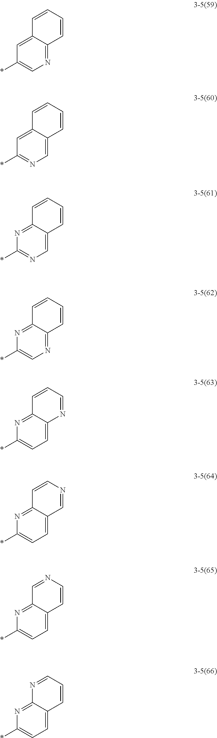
*C1=CN=C2C(=C1)C=CC=C2.*C1=NC=C2C(=C1)C=CC=C2.*C1=NC=C2C(=N1)C=CC=C2.*C1=CN=C2C(=N1)C=CC=C2.*C1=CC=C2C(=N1)C=CC=N2.*C1=CC=C2C(=N1)C=CN=C2.*C1=CC=C2C(=N1)C=NC=C2.*C1=CC=C2C(=N1)N=CC=C2
